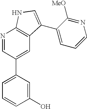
N1=CC(C2=CC=CC(O)=C2)=CC2=C1NC=C2C1=CC=CN=C1[MeO]
